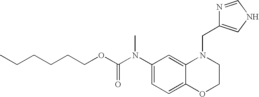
C1(N(C(OCCCCCC)=O)C)=CC=C2C(=C1)N(CC1=CNC=N1)CCO2
